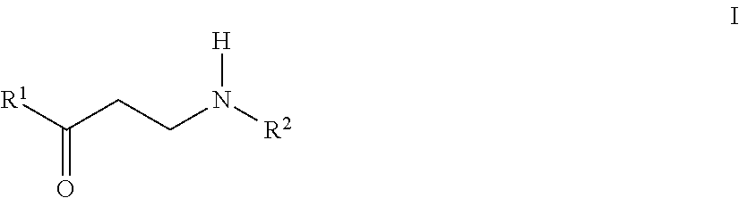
[R1]C(CCN([R2])[H])=O
